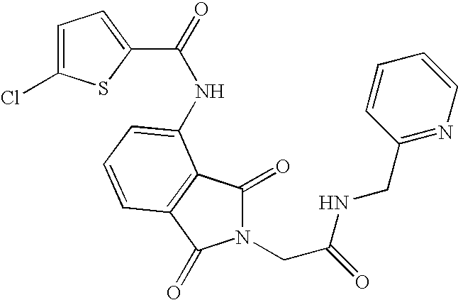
C1=C(Cl)SC(C(=O)NC2=CC=CC3=C2C(=O)N(CC(NCC2=NC=CC=C2)=O)C3=O)=C1
